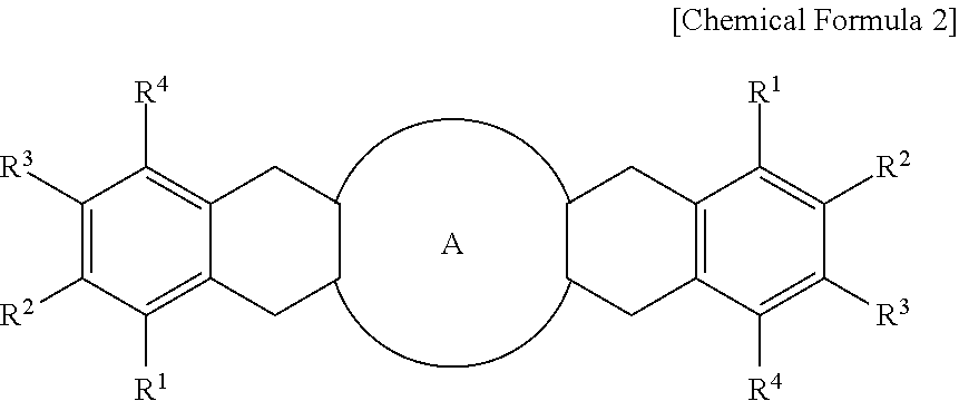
C12~C(C([R4])=C([R3])C([R2])=C1[R1])CCCC2.[A].c12c(=C([R1])C([R2])=C([R3])C=1[R4])CCCC2
